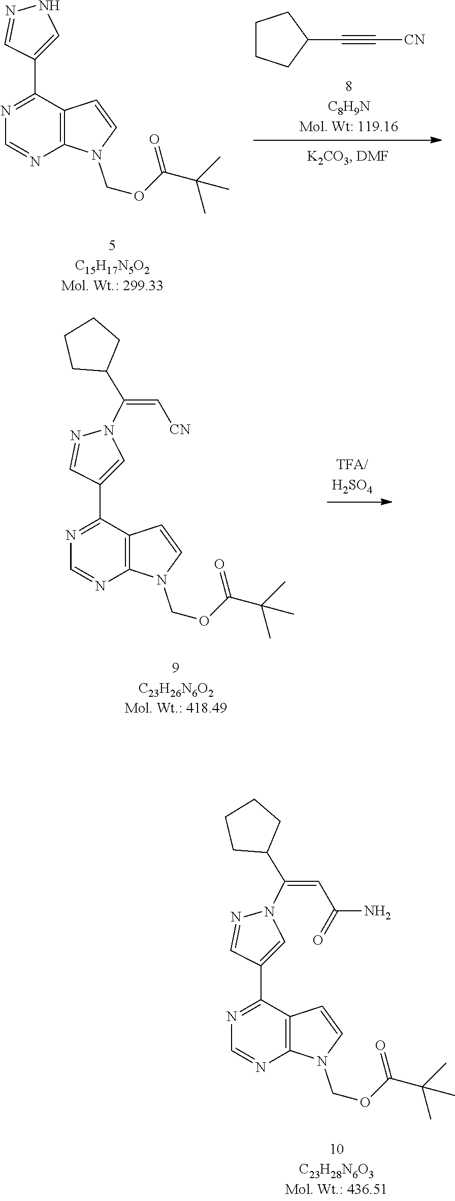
C1CCC(C#C[CN])C1.C1=NC2=C(C(C3=CNN=C3)=N1)C=CN2COC(C(C)(C)C)=O.[TFA/H2SO4].C1=NC2=C(C(C3=CN(C(=C[CN])C4CCCC4)N=C3)=N1)C=CN2COC(C(C)(C)C)=O.C1=NC2=C(C(C3=CN(C(=CC(N)=O)C4CCCC4)N=C3)=N1)C=CN2COC(C(C)(C)C)=O
